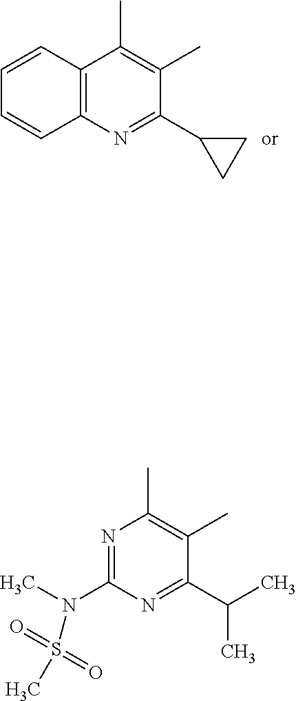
C12=C(N=C(C3CC3)C(C)=C1C)C=CC=C2.N1=C(N(C)S(C)(=O)=O)N=C(C(C)C)C(C)=C1C
